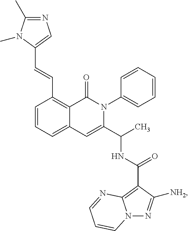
C1=CC=C2C(=C1C=CC1=CN=C(C)N1C)C(=O)N(C1=CC=CC=C1)C(C(C)NC(=O)C1=C3N(N=C1[NH2])C=CC=N3)=C2
